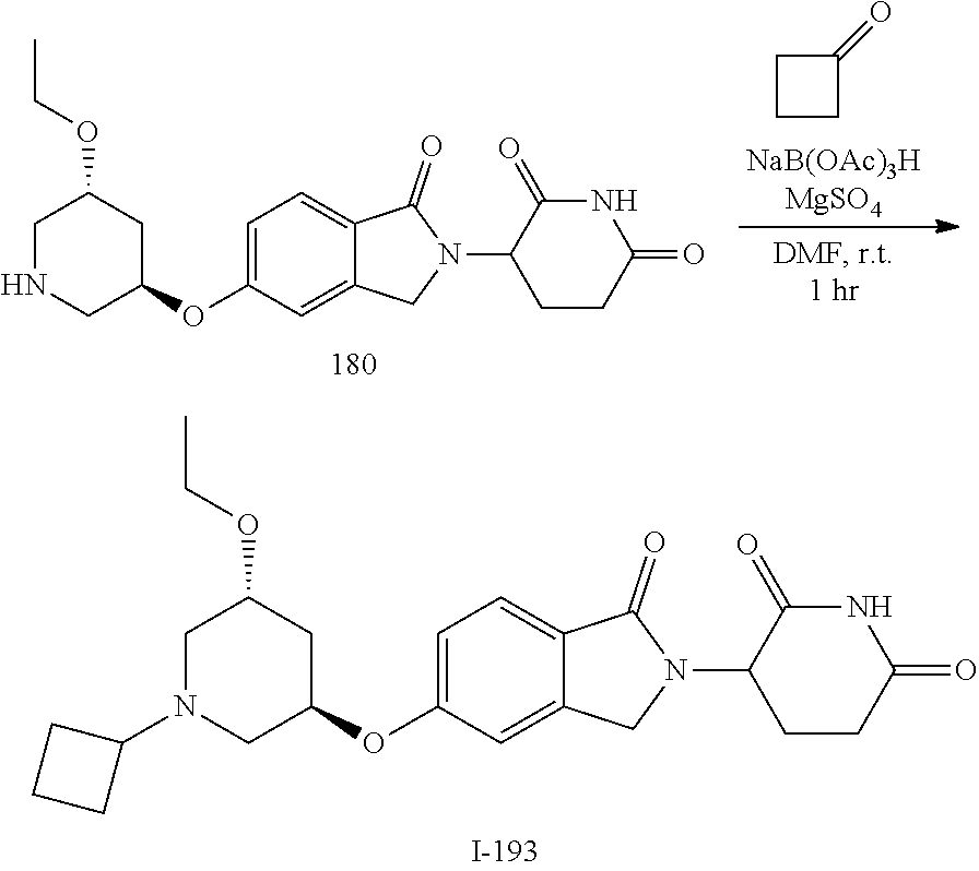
C1N(C2CCC2)CC(OC2=CC=C3C(=C2)CN(C2CCC(=O)NC2=O)C3=O)CC1OCC.C1CCC1=O.C1NCC(OC2=CC=C3C(=C2)CN(C2CCC(=O)NC2=O)C3=O)CC1OCC
